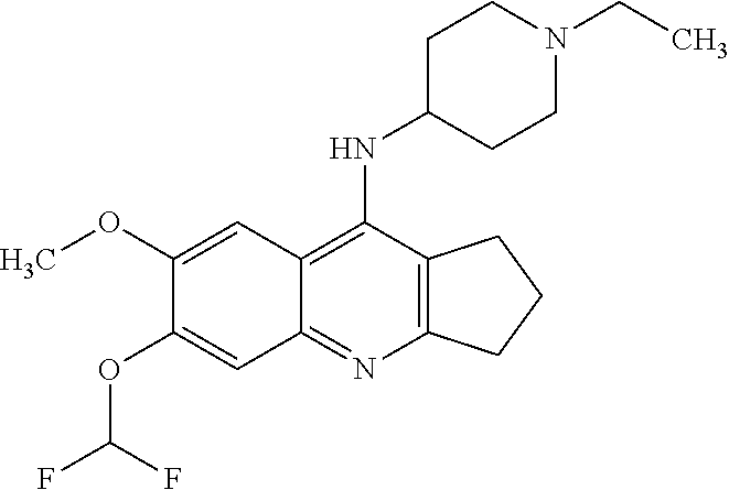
C12=C(C(NC3CCN(CC)CC3)=C3C(=N1)C=C(OC(F)F)C(OC)=C3)CCC2
